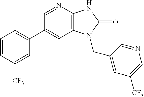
C1(C2=CC=CC([CF3])=C2)=CC2=C(N=C1)NC(=O)N2CC1=CC([CF3])=CN=C1
